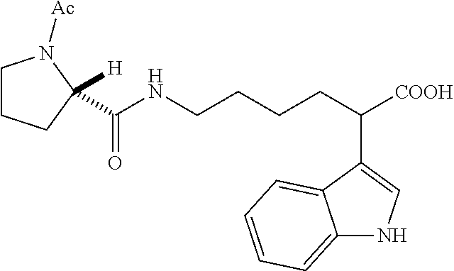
C(NCCCCC([COOH])C1=CNC2=CC=CC=C12)(=O)C1([H])CCCN1[Ac]
